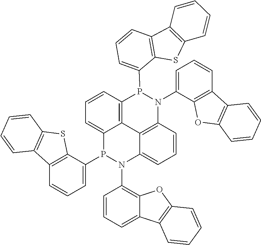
C12=C3C=CC=C1P(C1=CC=CC4=C1SC1=C4C=CC=C1)N(C1=C4C(=CC=C1)C1=C(O4)C=CC=C1)C1=CC=CC(=C21)N(C1=CC=CC2=C1OC1=C2C=CC=C1)P3C1=CC=CC2=C1SC1=C2C=CC=C1
